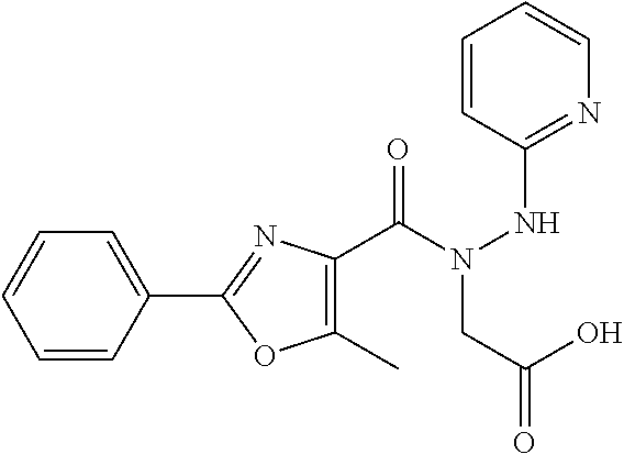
C1=CC(C2=NC(C(=O)N(CC(O)=O)NC3=NC=CC=C3)=C(C)O2)=CC=C1
